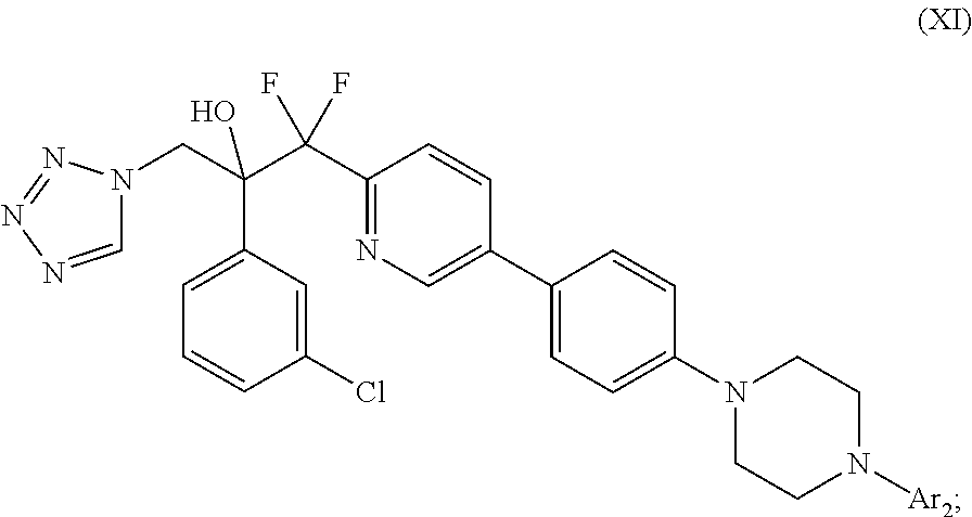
C1=NN=NN1CC(C(C1=NC=C(C2=CC=C(N3CCN([Ar2])CC3)C=C2)C=C1)(F)F)(O)C1=CC=CC(Cl)=C1
